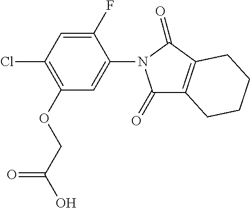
ClC1=C(OCC(O)=O)C=C(N2C(=O)C3=C(C2=O)CCCC3)C(F)=C1
